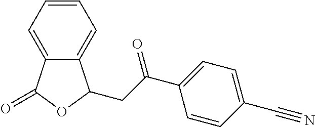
C1=CC=C2C(=C1)C(CC(C1=CC=C(C#N)C=C1)=O)OC2=O
